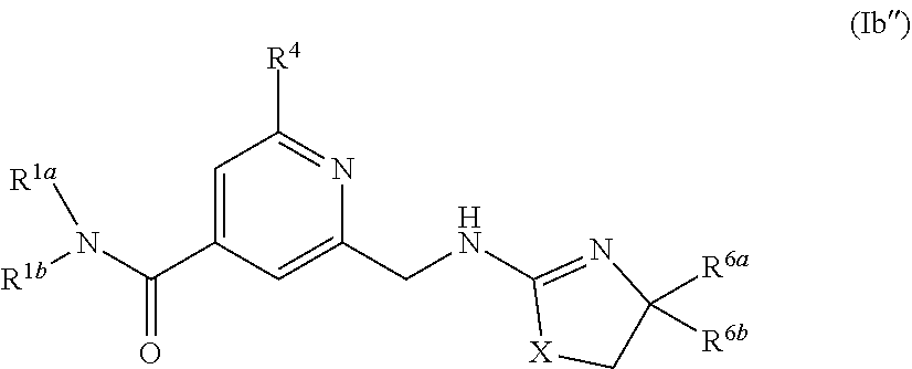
C1=C(C(N([R1b])[R1a])=O)C=C(CNC2=NC([R6a])([R6b])C[X]2)N=C1[R4]
